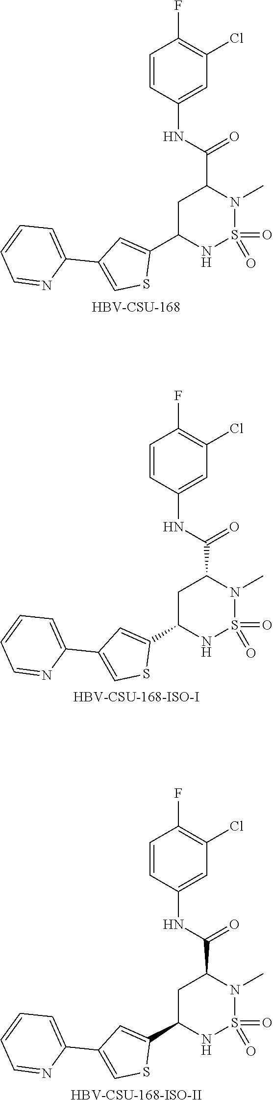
C1C(C2=CC(C3=CC=CC=N3)=CS2)NS(=O)(=O)N(C)C1C(NC1=CC(Cl)=C(F)C=C1)=O.[HBV-CSU-168].C1C(C2=CC(C3=CC=CC=N3)=CS2)NS(=O)(=O)N(C)C1C(NC1=CC(Cl)=C(F)C=C1)=O.[HBV-CSU-168-ISO-I].C1C(C2=CC(C3=CC=CC=N3)=CS2)NS(=O)(=O)N(C)C1C(NC1=CC(Cl)=C(F)C=C1)=O.[HBV-CSU-168-ISO-II]
